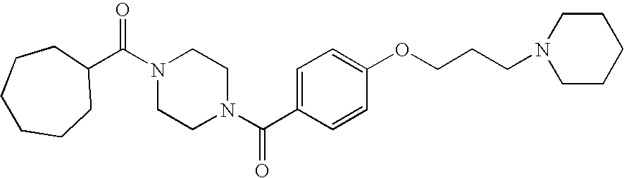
C(N1CCN(C(C2=CC=C(OCCCN3CCCCC3)C=C2)=O)CC1)(=O)C1CCCCCC1
